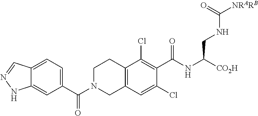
C1(C(N2CC3=C(CC2)C(Cl)=C(C(NC([CO2H])CNC(=O)[NRARB])=O)C(Cl)=C3)=O)=CC=C2C(=C1)NN=C2
